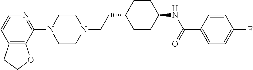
N1=C(N2CCN(CCC3CCC(NC(=O)C4=CC=C(F)C=C4)CC3)CC2)C2=C(C=C1)CCO2
